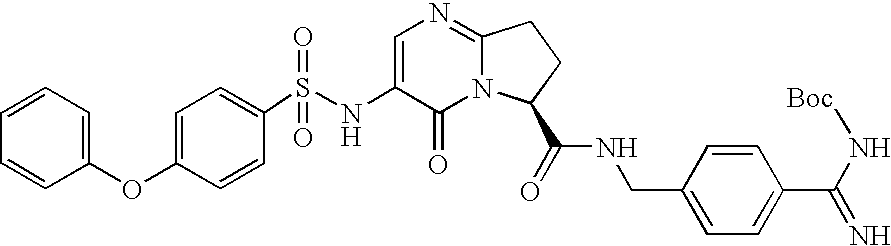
C1(S(NC2=CN=C3N(C2=O)C(C(=O)NCC2=CC=C(C(N[Boc])=N)C=C2)CC3)(=O)=O)=CC=C(OC2=CC=CC=C2)C=C1
